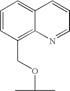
CC(C)OCC1=C2C(=CC=C1)C=CC=N2
